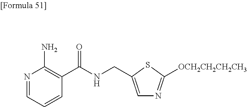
N1=CC=CC(C(NCC2=CN=C([OCH2CH2CH2CH3])S2)=O)=C1N
